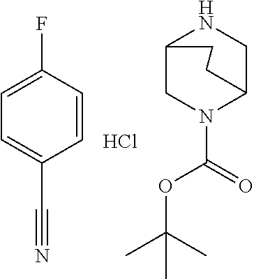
C1N(C(OC(C)(C)C)=O)C2CNC1CC2.Cl.C1=CC(F)=CC=C1C#N
